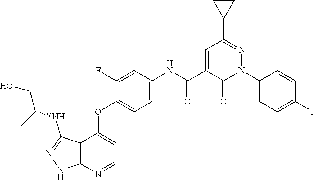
C12=C(N=CC=C1OC1=CC=C(NC(C3=CC(C4CC4)=NN(C4=CC=C(F)C=C4)C3=O)=O)C=C1F)NN=C2NC(CO)C
